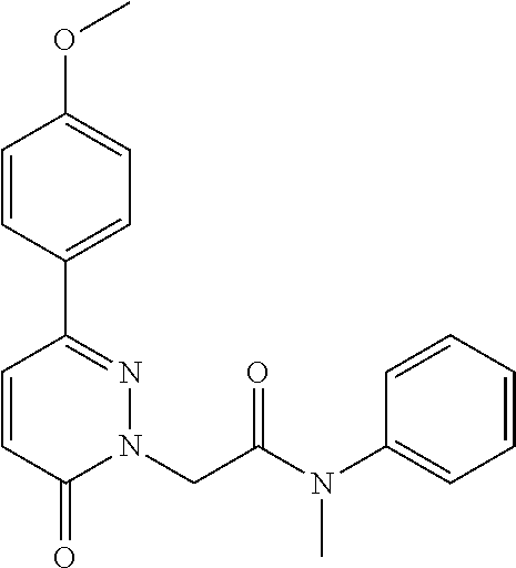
C1=CC(C2=NN(CC(N(C3=CC=CC=C3)C)=O)C(=O)C=C2)=CC=C1OC
